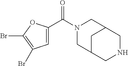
C1=C(C(N2CC3CC(C2)CNC3)=O)OC(Br)=C1Br
